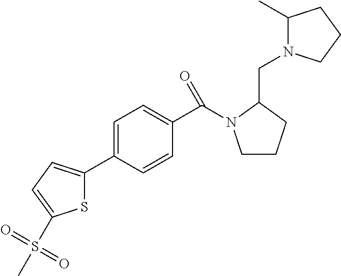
S1C(C2=CC=C(C(=O)N3CCCC3CN3C(C)CCC3)C=C2)=CC=C1S(=O)(=O)C
